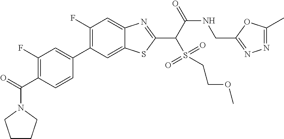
C1(F)=C(C2=CC(F)=C(C(=O)N3CCCC3)C=C2)C=C2C(=C1)N=C(C(C(NCC1=NN=C(C)O1)=O)S(=O)(=O)CCOC)S2
